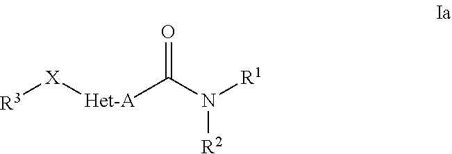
[R3][X][Het-A]C(N([R1])[R2])=O
